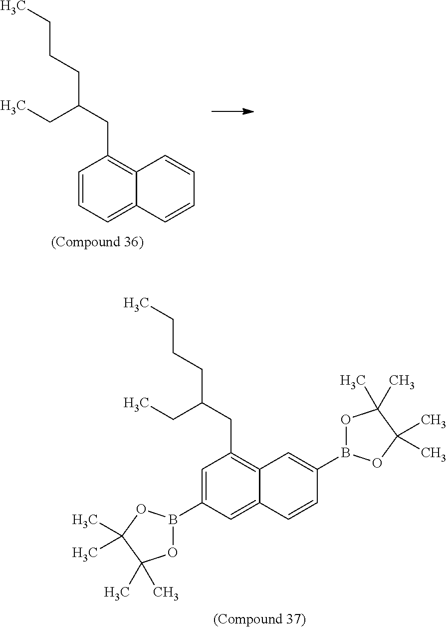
C1=CC=C2C(=C1CC(CC)CCCC)C=CC=C2.C1=C(B2OC(C)(C)C(C)(C)O2)C=C2C(=C1CC(CCCC)CC)C=C(B1OC(C)(C)C(C)(C)O1)C=C2
